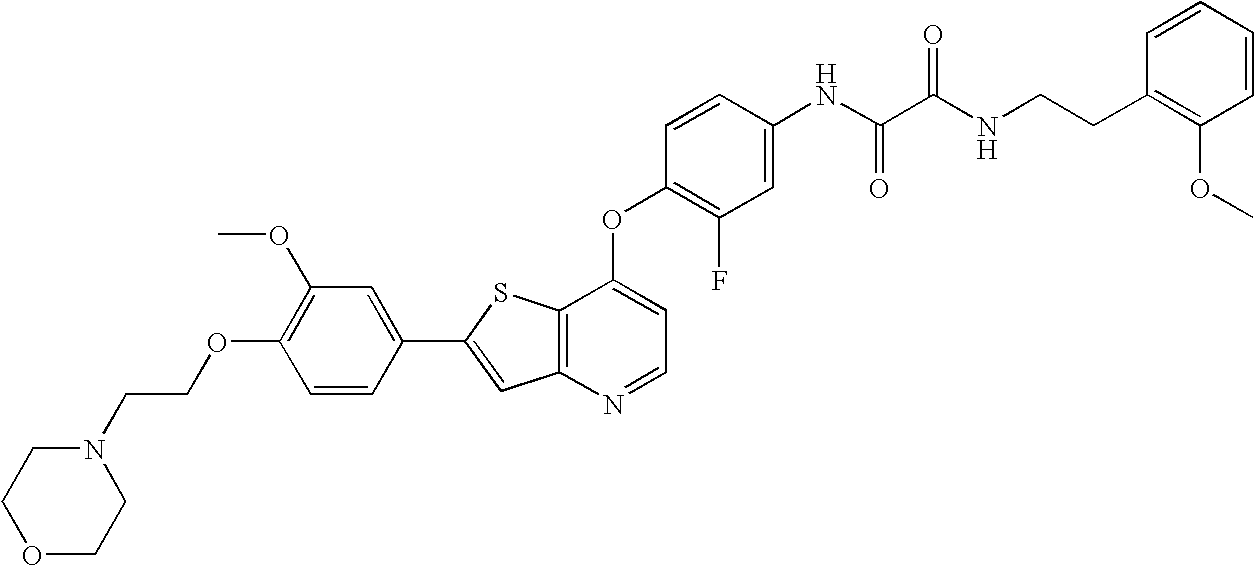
C12=C(SC(C3=CC(OC)=C(OCCN4CCOCC4)C=C3)=C1)C(OC1=C(F)C=C(NC(C(NCCC3=C(OC)C=CC=C3)=O)=O)C=C1)=CC=N2
